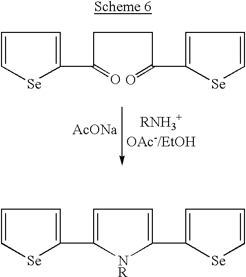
C1=C(C2=CC=C[Se]2)[NR]C(C2=CC=C[Se]2)=C1.C(C(=O)C1=CC=C[Se]1)CC(=O)C1=CC=C[Se]1.[AcONa]
